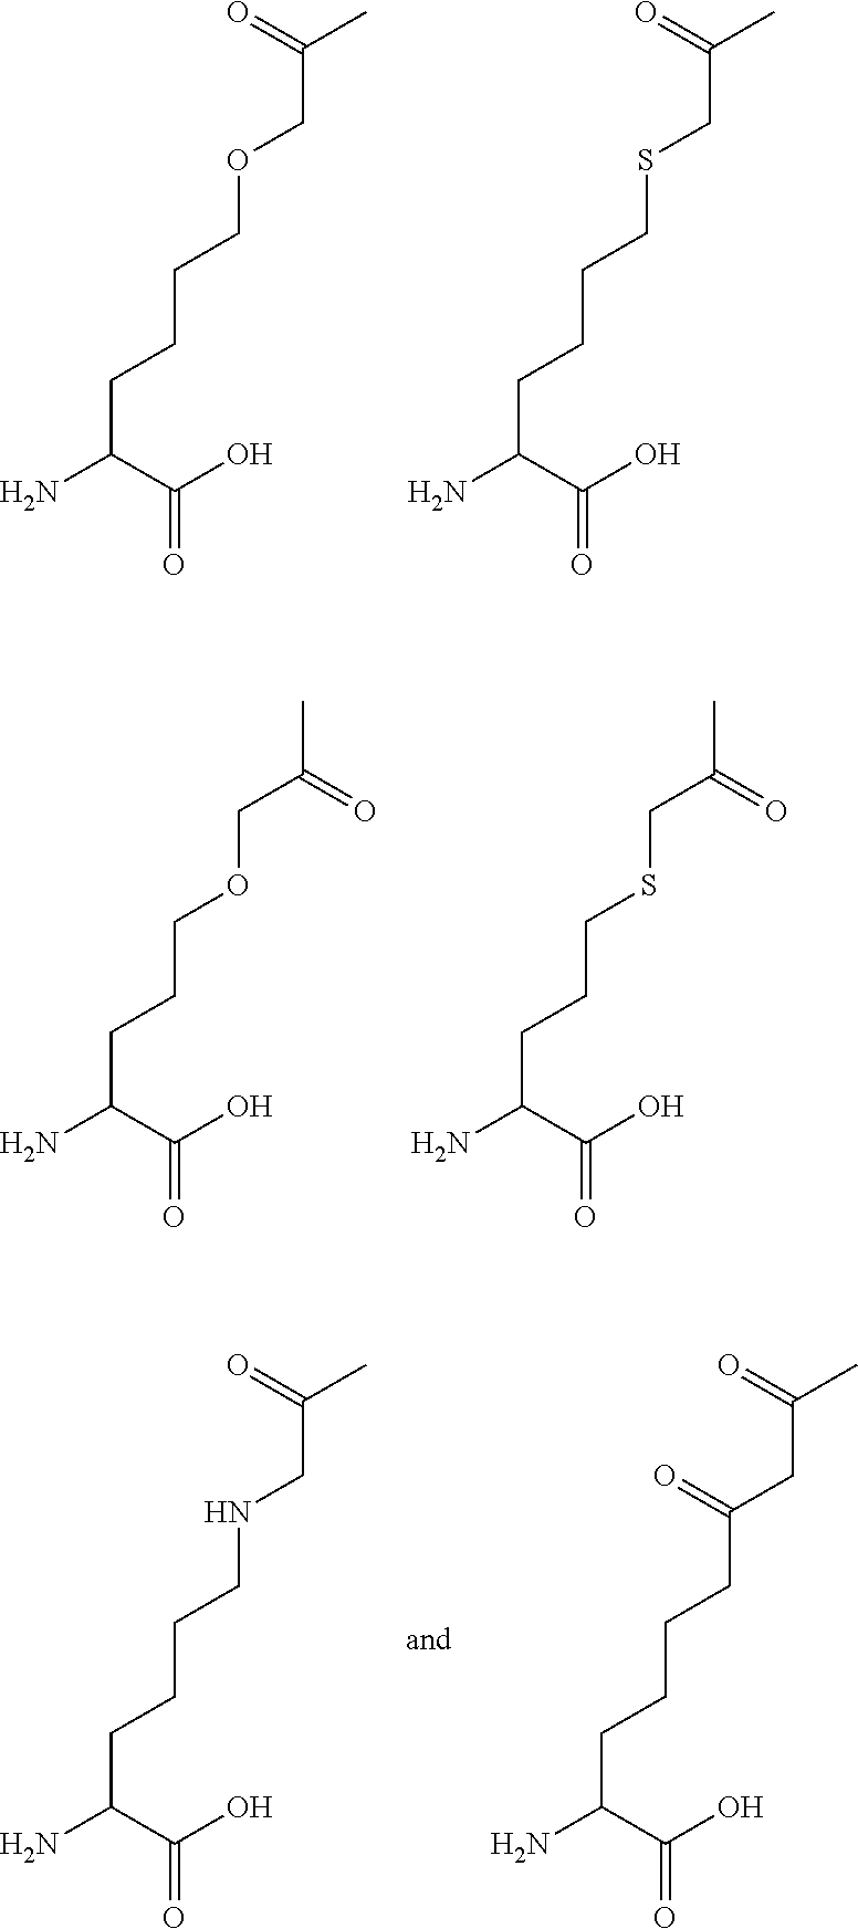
NC(C(O)=O)CCCCOCC(C)=O.NC(C(O)=O)CCCCSCC(C)=O.NC(C(O)=O)CCCOCC(C)=O.NC(C(O)=O)CCCSCC(C)=O.NC(C(O)=O)CCCCNCC(C)=O.NC(C(O)=O)CCCCC(CC(C)=O)=O
